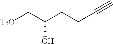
[TsO]CC(CCC#C)O
